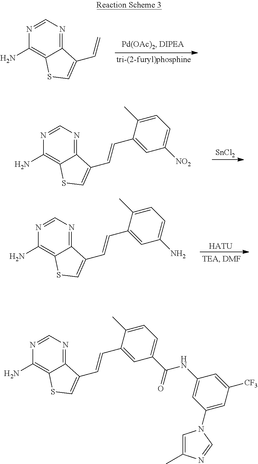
C12=NC=NC(N)=C1SC=C2C=C.[SnCl2].C12=NC=NC(N)=C1SC=C2C=CC1=CC([NO2])=CC=C1C.[HATU].C12=NC=NC(N)=C1SC=C2C=CC1=CC(N)=CC=C1C.C12=NC=NC(N)=C1SC=C2C=CC1=CC(C(NC2=CC(N3C=C(C)N=C3)=CC([CF3])=C2)=O)=CC=C1C
